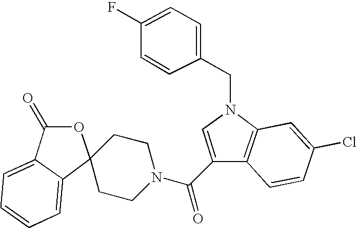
C1(C(N2CCC3(C4=CC=CC=C4C(=O)O3)CC2)=O)=CN(CC2=CC=C(F)C=C2)C2=C1C=CC(Cl)=C2
